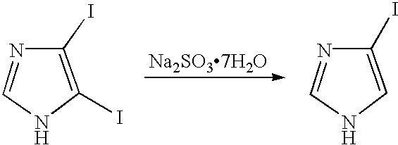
N1=CNC(I)=C1I.N1=CNC=C1I.[Na2SO37H2O]
